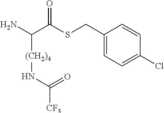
NC(C(SCC1=CC=C(Cl)C=C1)=O)[(CH2)4]NC([CF3])=O
